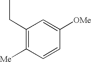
C1(CC)=C([Me])C=CC([OMe])=C1
